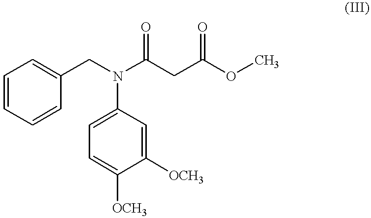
C1=CC=CC(CN(C2=CC=C([OCH3])C([OCH3])=C2)C(CC(OC)=O)=O)=C1
